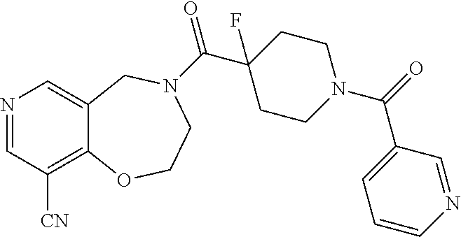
N1=CC([CN])=C2C(=C1)CN(C(C1(F)CCN(C(C3=CC=CN=C3)=O)CC1)=O)CCO2
